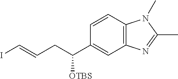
IC=CCC(C1=CC2=C(C=C1)N(C)C(C)=N2)[OTBS]
